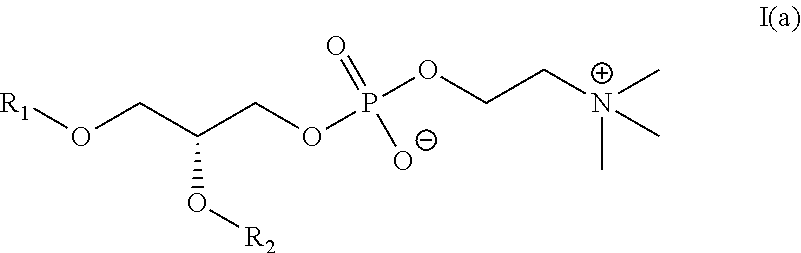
[R1]OCC(COP(OCC[N+](C)(C)C)(=O)[O-])O[R2]
